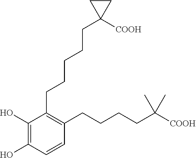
C1(O)=C(O)C(CCCCCC2([COOH])CC2)=C(CCCCC(C)(C)[COOH])C=C1
